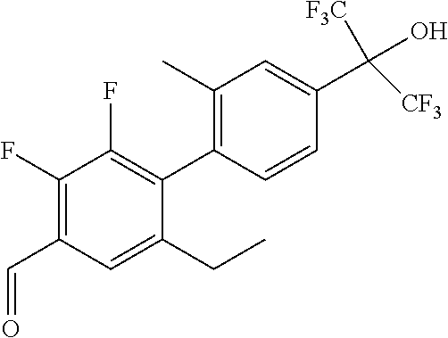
C1(C)=C(C2=C(F)C(F)=C(C=O)C=C2CC)C=CC(C(O)([F3C])[CF3])=C1
